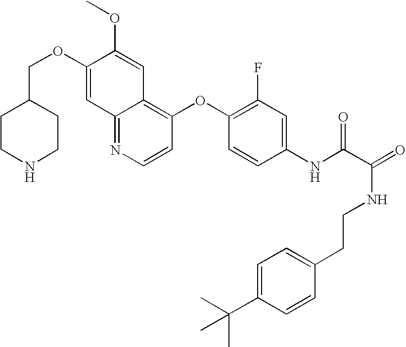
C(OC1=CC2=NC=CC(OC3=C(F)C=C(NC(C(=O)NCCC4=CC=C(C(C)(C)C)C=C4)=O)C=C3)=C2C=C1OC)C1CCNCC1
